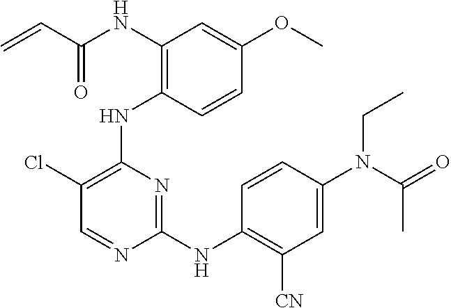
N(C1=C(NC2=C(Cl)C=NC(NC3=C([CN])C=C(N(CC)C(C)=O)C=C3)=N2)C=CC(OC)=C1)C(C=C)=O
